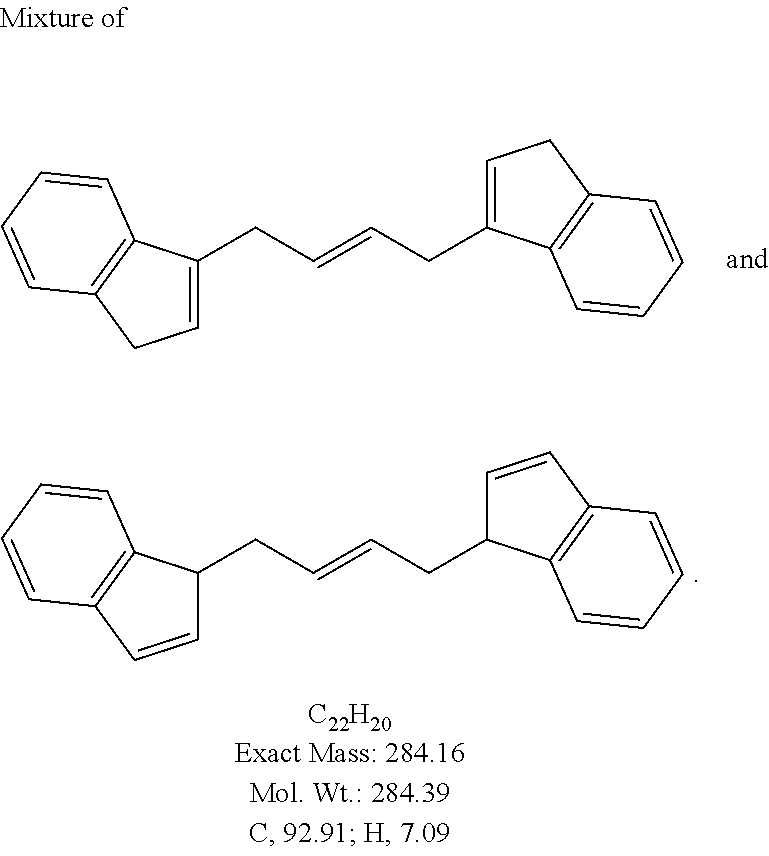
C(C=CCC1C=CC2=C1C=CC=C2)C1C=CC2=C1C=CC=C2.C(C=CCC1=CCC2=C1C=CC=C2)C1=CCC2=C1C=CC=C2
